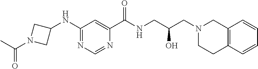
C1(NC2=NC=NC(C(NCC(CN3CCC4=C(C3)C=CC=C4)O)=O)=C2)CN(C(=O)C)C1
